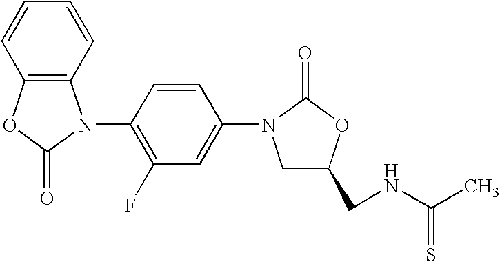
C12=C(OC(=O)N1C1=C(F)C=C(N3CC(CNC(C)=S)OC3=O)C=C1)C=CC=C2
